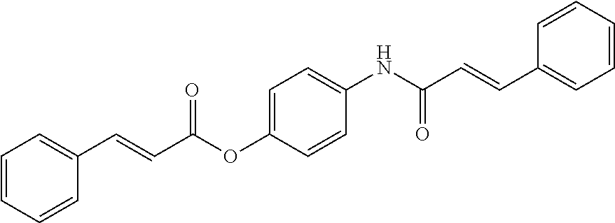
C1=CC=CC(C=CC(OC2=CC=C(NC(C=CC3=CC=CC=C3)=O)C=C2)=O)=C1
